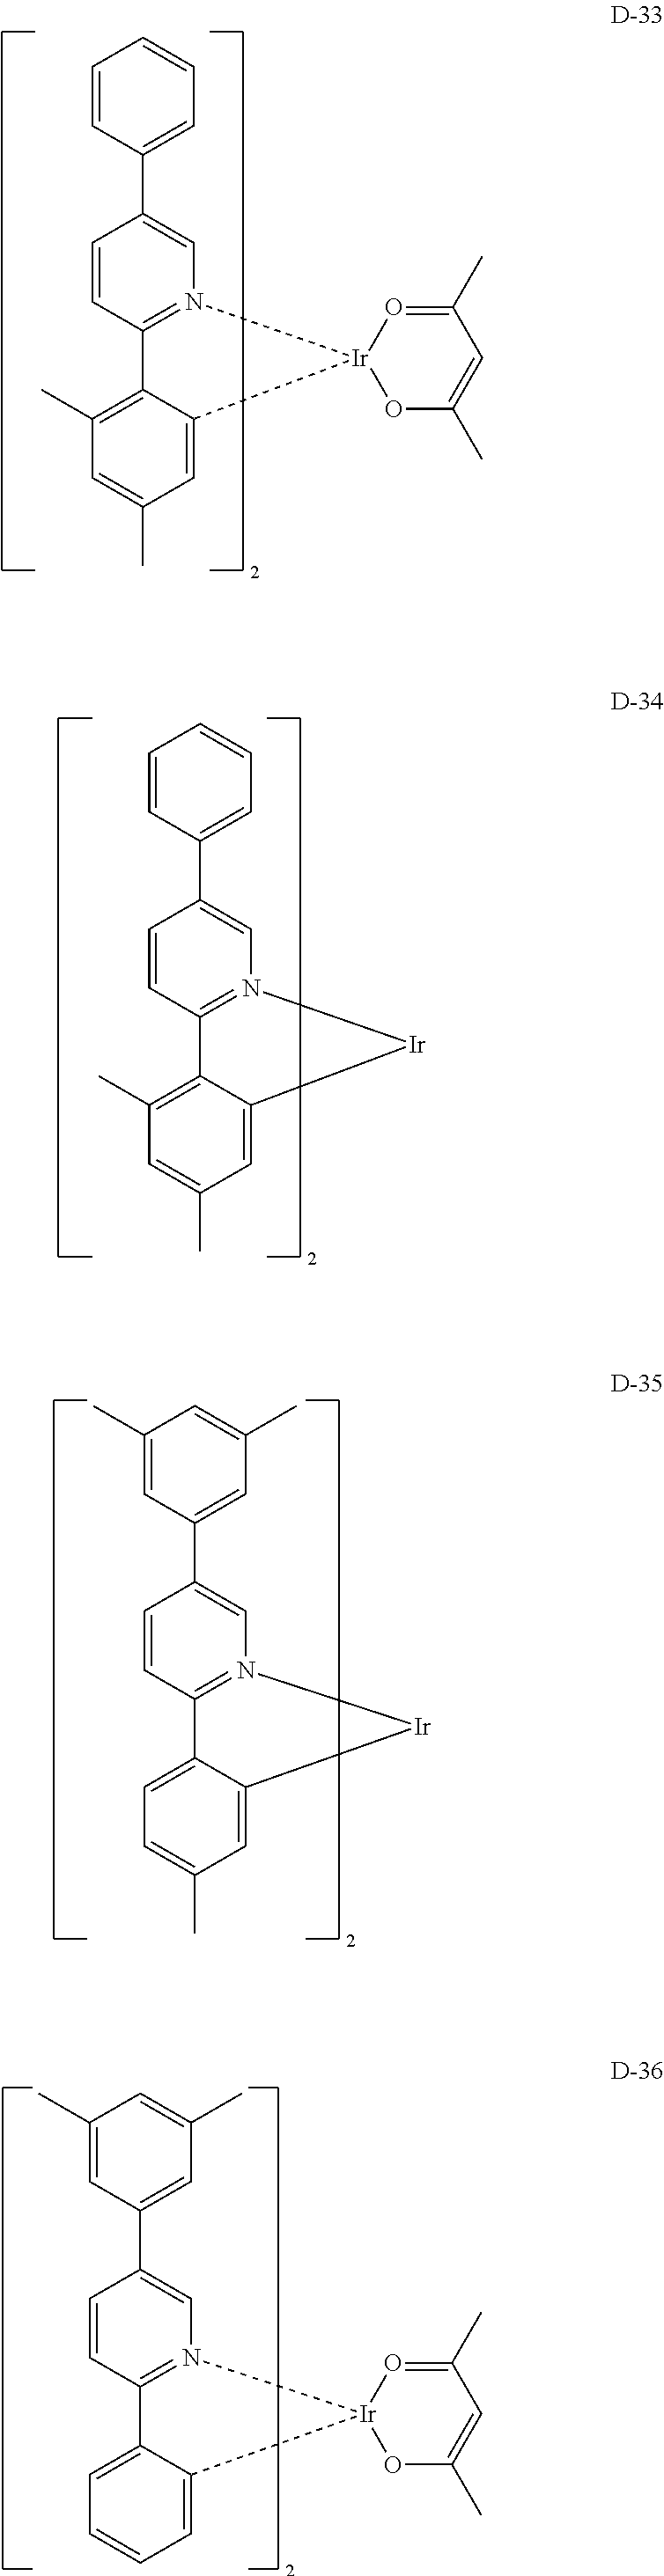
C1=CC(C2=CN3=C(C=C2)C2=C(C)C=C(C)C=C2[Ir]32OC(C)=CC(C)=O2)=CC=C1.C1=CC(C2=CN3=C(C=C2)C2=C(C)C=C(C)C=C2[Ir]3)=CC=C1.C1(C)=CC(C2=CN3=C(C=C2)C2=CC=C(C)C=C2[Ir]3)=CC(C)=C1.C1(C)=CC(C2=CN3=C(C=C2)C2=CC=CC=C2[Ir]32OC(C)=CC(C)=O2)=CC(C)=C1
